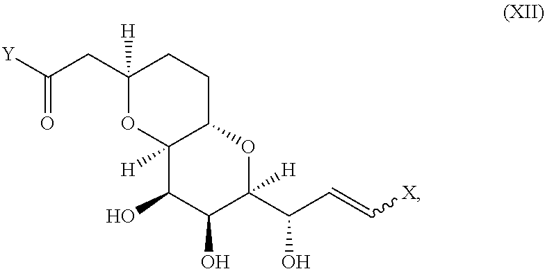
C1(CC([Y])=O)([H])OC2([H])C(CC1)OC([H])(C(C=C[X])O)C(O)C2O
